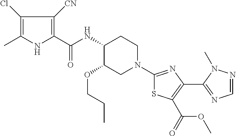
C1(Cl)=C(C)NC(C(NC2C(OCCC)CN(C3=NC(C4=NC=NN4C)=C(C(OC)=O)S3)CC2)=O)=C1[CN]
